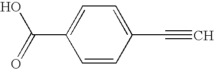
C1=CC(C#C)=CC=C1C(=O)O
